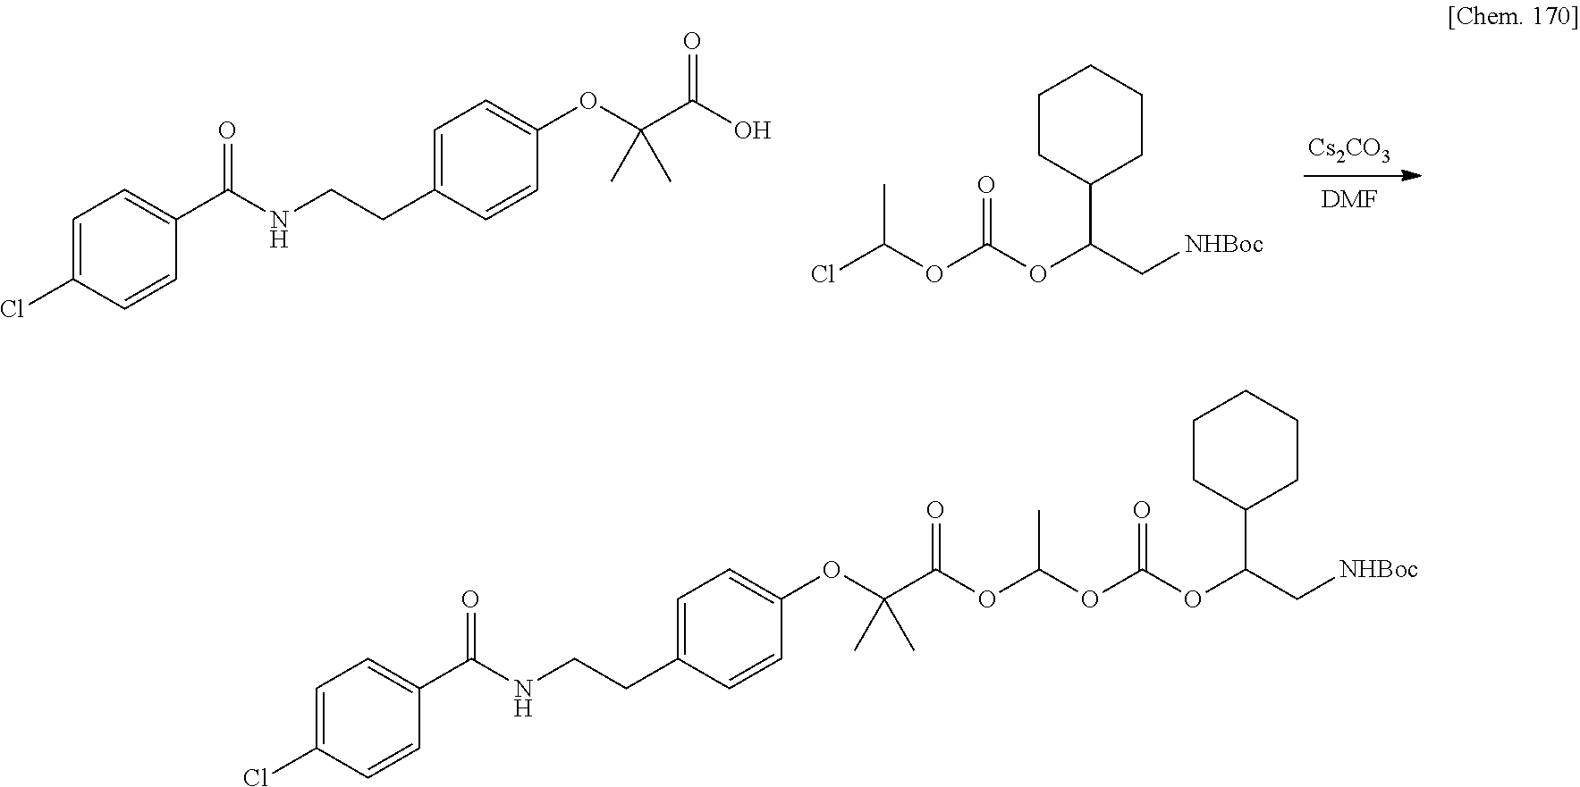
[Cs2CO3].[DMF].C1=CC(CCNC(C2=CC=C(Cl)C=C2)=O)=CC=C1OC(C)(C)C(=O)O.C1(C(OC(OC(C)Cl)=O)C[NHBoc])CCCCC1.C1(C(OC(OC(OC(C(OC2=CC=C(CCNC(C3=CC=C(Cl)C=C3)=O)C=C2)(C)C)=O)C)=O)C[NHBoc])CCCCC1
